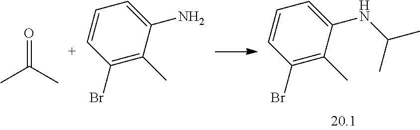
O=C(C)C.C1(Br)=C(C)C(N)=CC=C1.C1(Br)=C(C)C(NC(C)C)=CC=C1
